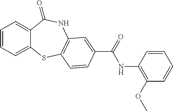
C1=CC=C2C(=C1)C(=O)NC1=C(S2)C=CC(C(=O)NC2=C(OC)C=CC=C2)=C1
